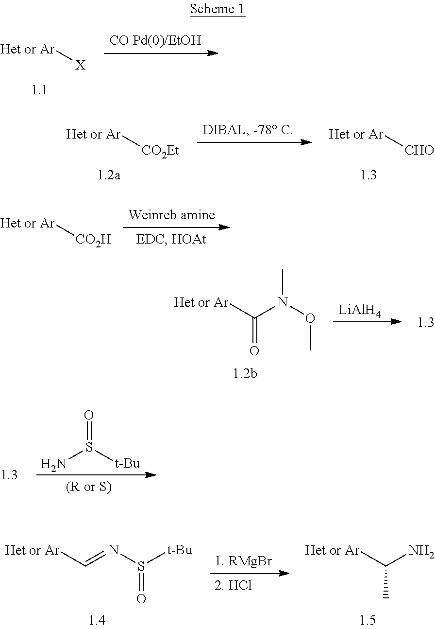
[Het or Ar][X].[Het or Ar][CO2Et].[Het or Ar][CHO].[Het or Ar][CO2H].[Het or Ar]C(N(OC)C)=O.[LiAlH4].NS([t-Bu])=O.[Het or Ar]C=NS(=O)[t-Bu].[Het or Ar]C(N)C
